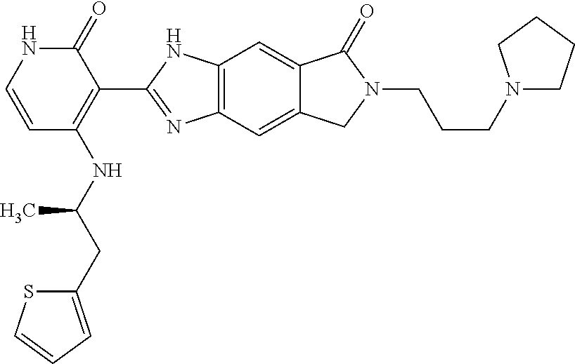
C12=C(C=C3C(=C1)C(=O)N(CCCN1CCCC1)C3)N=C(C1=C(NC(CC3=CC=CS3)C)C=CNC1=O)N2
